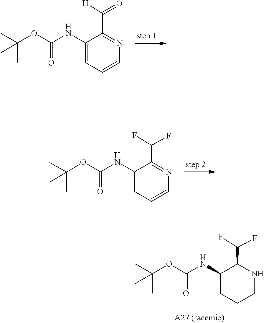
CC(C)(OC(=O)NC1=CC=CN=C1C([H])=O)C.CC(C)(C)OC(NC1=CC=CN=C1C(F)F)=O.O(C(=O)NC1CCCNC1C(F)F)C(C)(C)C
